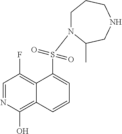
C1=NC(O)=C2C(=C1F)C(S(=O)(N1CCCNCC1C)=O)=CC=C2
